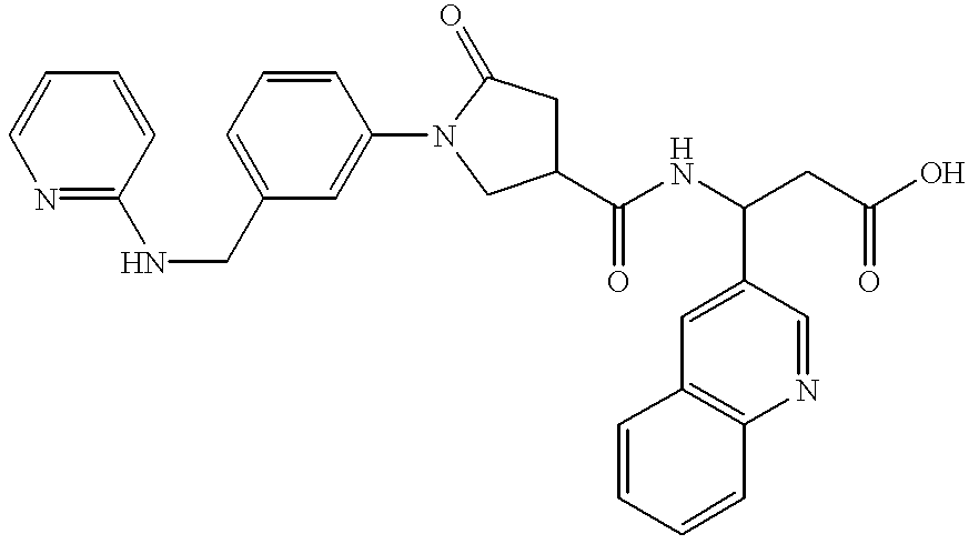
C1=CC(NCC2=CC=CC(N3C(=O)CC(C(NC(C4=CC5=C(N=C4)C=CC=C5)CC(O)=O)=O)C3)=C2)=NC=C1
